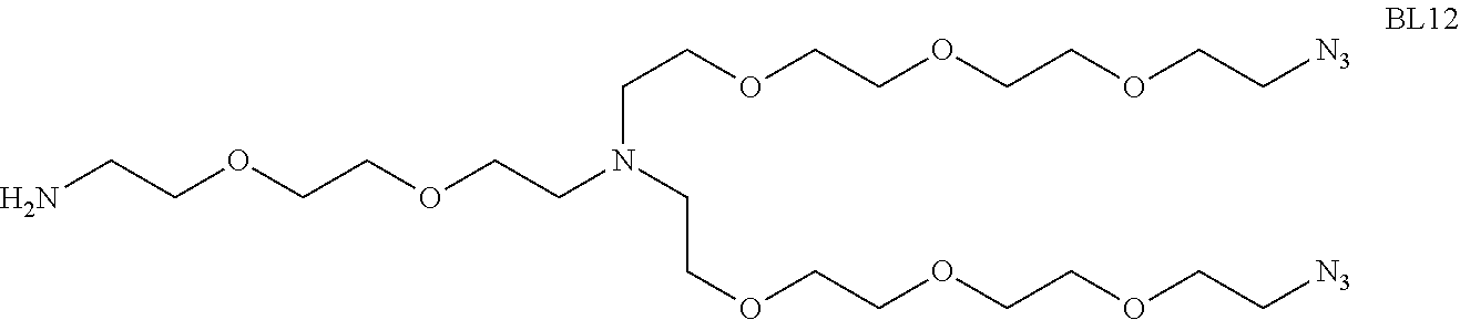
NCCOCCOCCN(CCOCCOCCOCC[N3])CCOCCOCCOCC[N3]
